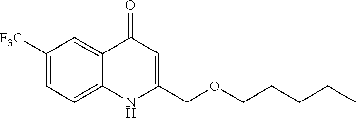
C1([F3C])=CC=C2C(=C1)C(=O)C=C(COCCCCC)N2
